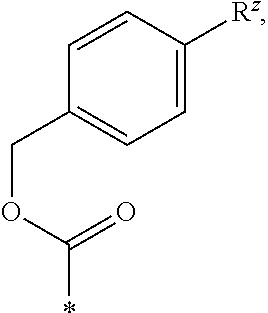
C1=C([Rz])C=CC(COC(*)=O)=C1
